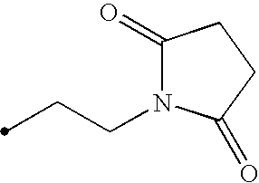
C(CN1C(=O)CCC1=O)C
